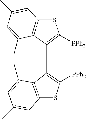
C1([PPh2])=C(C2=C([PPh2])SC3=C2C(C)=CC(C)=C3)C2=C(S1)C=C(C)C=C2C
